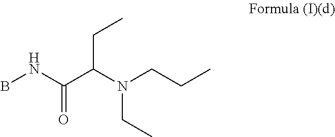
C(C(N(CCC)CC)C(NB)=O)C
